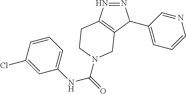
N1=NC(C2=CC=CN=C2)C2=C1CCN(C(=O)NC1=CC=CC(Cl)=C1)C2
